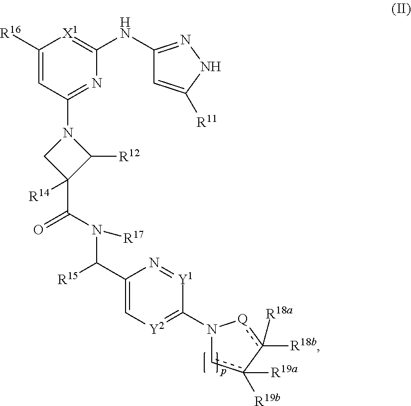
[R16]C1=CC(N2CC(C(=O)N(C([R15])C3=C[Y2]=C(N4cc([R19a])([R19b])-c([R18b])([R18a])[Q]4)[Y1]=N3)[R17])([R14])C2[R12])=NC(NC2=NNC([R11])=C2)=[X1]1
